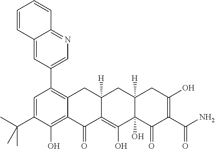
C1=C(C(C)(C)C)C(O)=C2C(=C1C1=CN=C3C(=C1)C=CC=C3)CC1([H])C(=C(O)C3(O)C([H])(C1)CC(O)=C(C(N)=O)C3=O)C2=O
